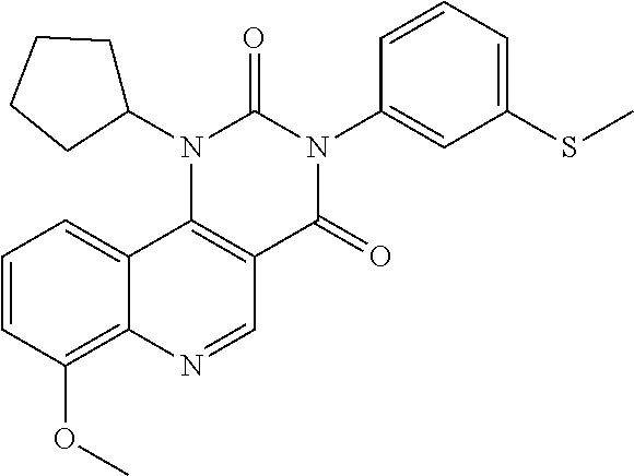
C1=CC(OC)=C2C(=C1)C1=C(C=N2)C(=O)N(C2=CC(SC)=CC=C2)C(=O)N1C1CCCC1
